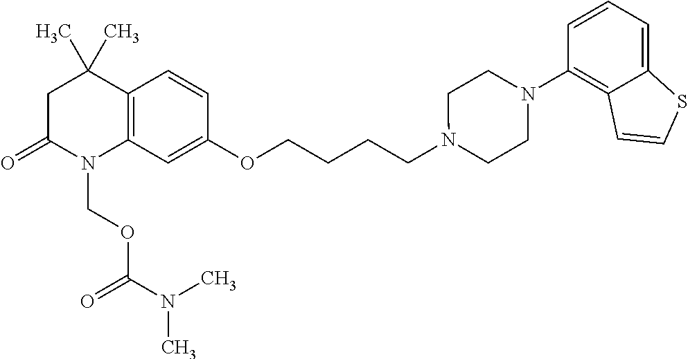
C1C(=O)N(COC(=O)N(C)C)C2=C(C1(C)C)C=CC(OCCCCN1CCN(C3=C4C(=CC=C3)SC=C4)CC1)=C2
